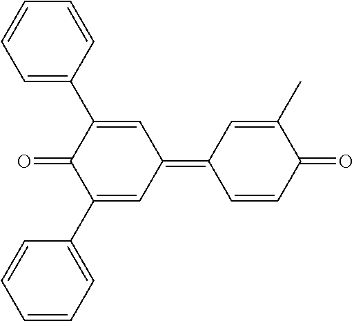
C1=C(C2=CC=CC=C2)C(=O)C(C2=CC=CC=C2)=CC1=C1C=CC(=O)C(C)=C1
